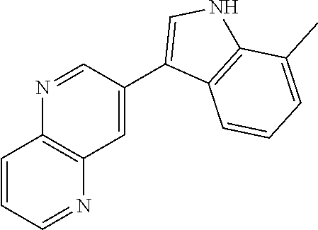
C1=CC=NC2=C1N=CC(C1=CNC3=C1C=CC=C3C)=C2
